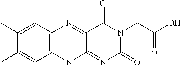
C1(C)=CC2=C(C=C1C)N(C)C1=NC(=O)N(CC(O)=O)C(=O)C1=N2
